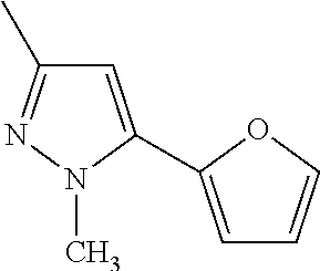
C1=C(C2=CC=CO2)N(C)N=C1C
